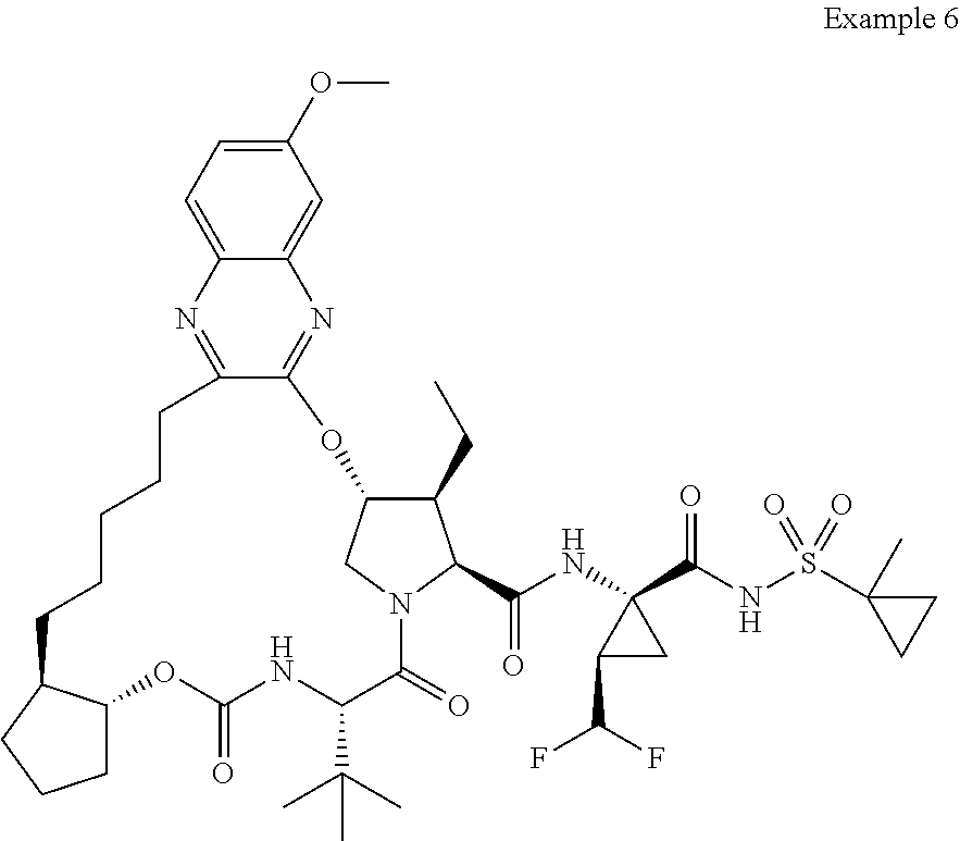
C1(CC)C2CN(C1C(NC1(C(NS(C3(C)CC3)(=O)=O)=O)C(C(F)F)C1)=O)C(=O)C(C(C)(C)C)NC(=O)OC1CCCC1CCCCCC1=NC3=CC=C(OC)C=C3N=C1O2
